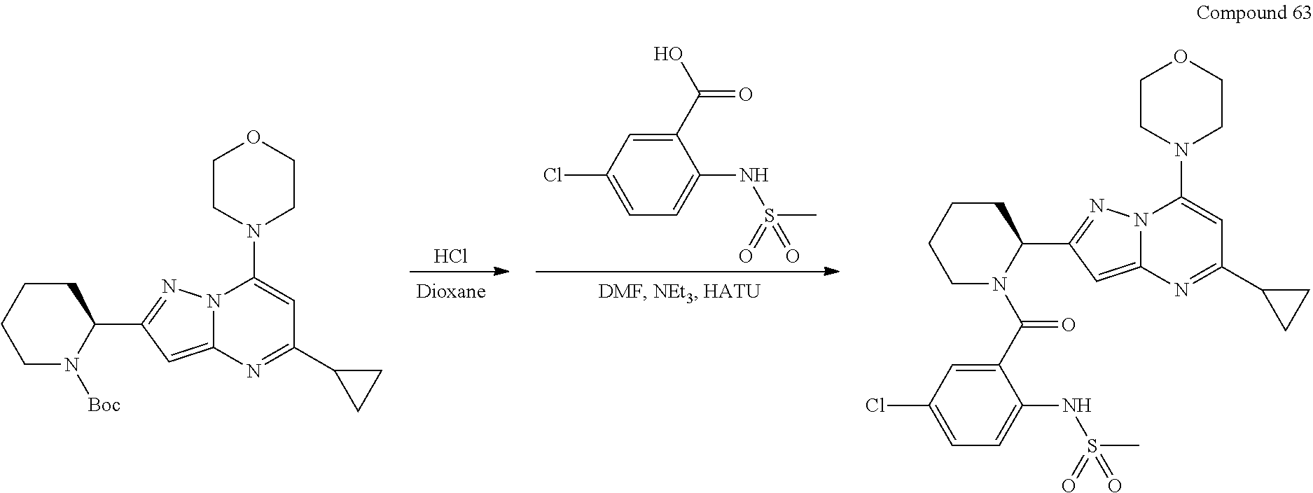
Cl.C1(C(O)=O)=CC(Cl)=CC=C1NS(C)(=O)=O.[Boc]N1C(C2=NN3C(=C2)N=C(C2CC2)C=C3N2CCOCC2)CCCC1.N1(C(C2=CC(Cl)=CC=C2NS(C)(=O)=O)=O)C(C2=NN3C(=C2)N=C(C2CC2)C=C3N2CCOCC2)CCCC1
